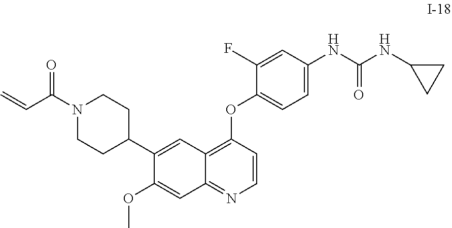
C1(C2CCN(C(C=C)=O)CC2)=CC2=C(OC3=CC=C(NC(NC4CC4)=O)C=C3F)C=CN=C2C=C1OC
